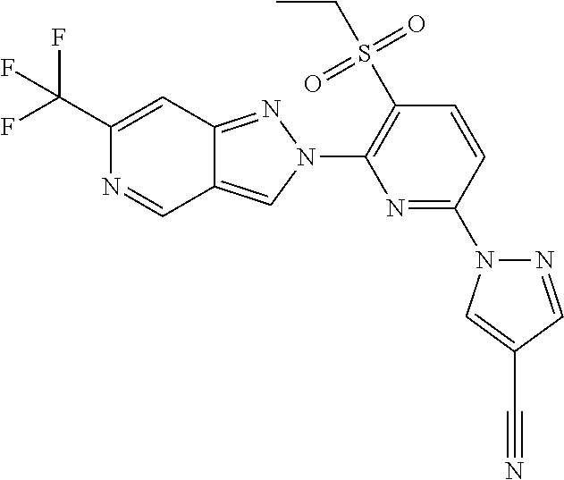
C1(C(F)(F)F)=CC2=NN(C3=C(S(CC)(=O)=O)C=CC(N4N=CC(C#N)=C4)=N3)C=C2C=N1
